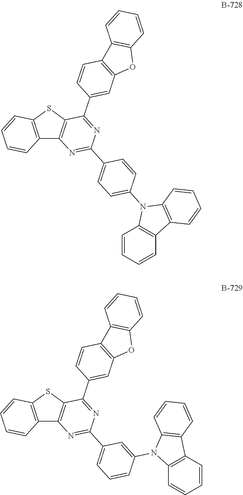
C12=C(SC3=C1N=C(C1=CC=C(N4C5=C(C6=C4C=CC=C6)C=CC=C5)C=C1)N=C3C1=CC3=C(C=C1)C1=C(O3)C=CC=C1)C=CC=C2.C12=C(SC3=C1N=C(C1=CC=CC(N4C5=C(C6=C4C=CC=C6)C=CC=C5)=C1)N=C3C1=CC3=C(C=C1)C1=C(O3)C=CC=C1)C=CC=C2
